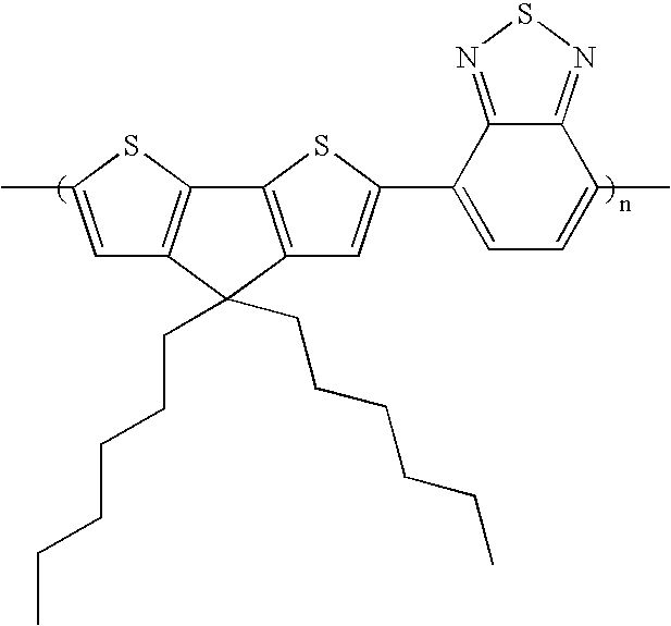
C1=C(C)SC2=C1C(CCCCCC)(CCCCCC)C1=C2SC(C2=CC=C(C)C3=NSN=C23)=C1
